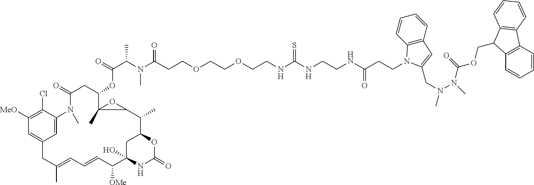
C1([MeO])=C(Cl)C2=CC(=C1)CC(C)=CC=CC([OMe])C1(O)CC(C(C)C3C(C)(C(OC(=O)C(N(C)C(=O)CCOCCOCCNC(NCCNC(CCN4C5=C(C=CC=C5)C=C4CN(N(C(OCC4C5=C(C=CC=C5)C5=C4C=CC=C5)=O)C)C)=O)=S)C)CC(=O)N2C)O3)OC(=O)N1
